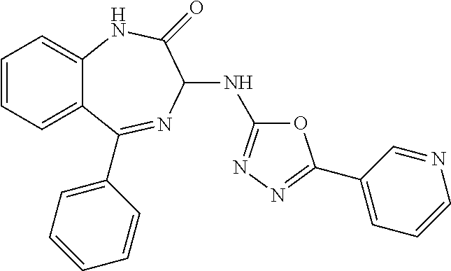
C1=CC=C2C(=C1)NC(=O)C(NC1=NN=C(C3=CC=CN=C3)O1)N=C2C1=CC=CC=C1
